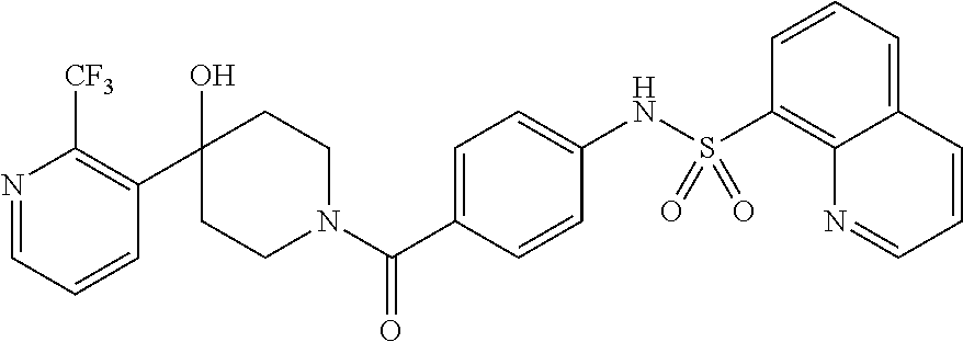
N1=CC=CC(C2(O)CCN(C(C3=CC=C(NS(C4=C5C(=CC=C4)C=CC=N5)(=O)=O)C=C3)=O)CC2)=C1[CF3]
